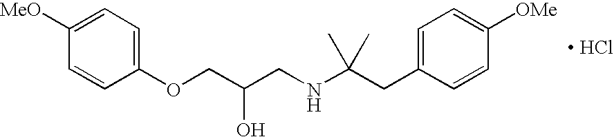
C1(OCC(CNC(CC2=CC=C([OMe])C=C2)(C)C)O)=CC=C([MeO])C=C1.[ HCl]
